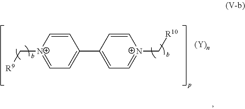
C1=[N+](C[R9])C=CC(C2=CC=[N+](C[R10])C=C2)=C1
